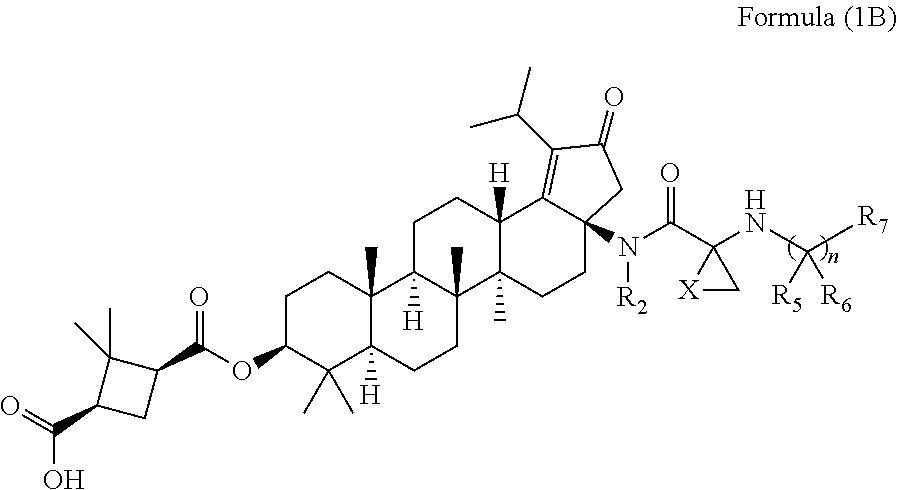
C1(C(OC2CCC3(C)C([H])(C2(C)C)CCC2(C)C3([H])CCC3([H])C2(C)CCC2(N(C(C4(NC([R7])([R6])[R5])[X]C4)=O)[R2])C3=C(C(C)C)C(=O)C2)=O)C(C)(C)C(C(=O)O)C1
